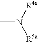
CN([R4a])[R5a]
